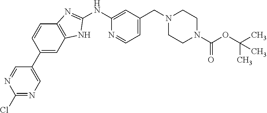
C1(NC2=CC(CN3CCN(C(OC(C)(C)C)=O)CC3)=CC=N2)=NC2=C(N1)C=C(C1=CN=C(Cl)N=C1)C=C2
